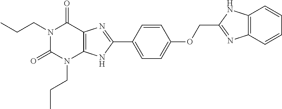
N1(CCC)C(=O)N(CCC)C2=C(C1=O)N=C(C1=CC=C(OCC3=NC4=C(N3)C=CC=C4)C=C1)N2
